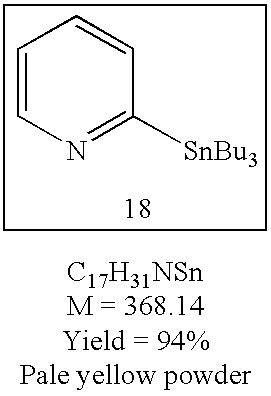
C1=CN=C([SnBu3])C=C1
